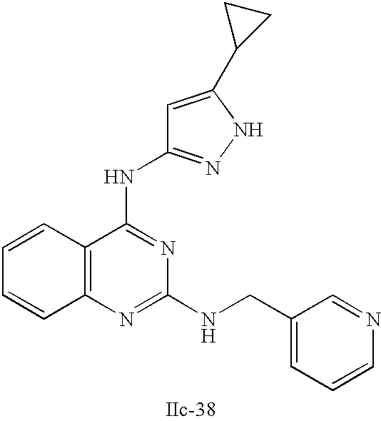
C12=C(N=C(NCC3=CC=CN=C3)N=C1NC1=NNC(C3CC3)=C1)C=CC=C2
